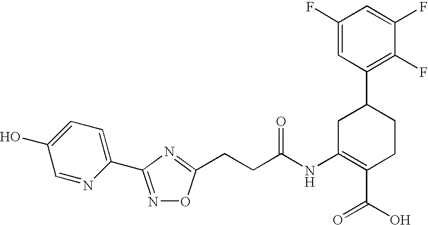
C1C(C2=C(F)C(F)=CC(F)=C2)CC(NC(CCC2=NC(C3=CC=C(O)C=N3)=NO2)=O)=C(C(O)=O)C1
